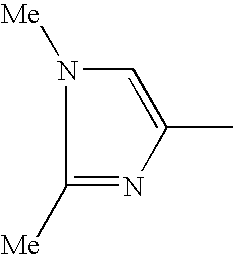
C1([Me])=NC(C)=CN1[Me]
